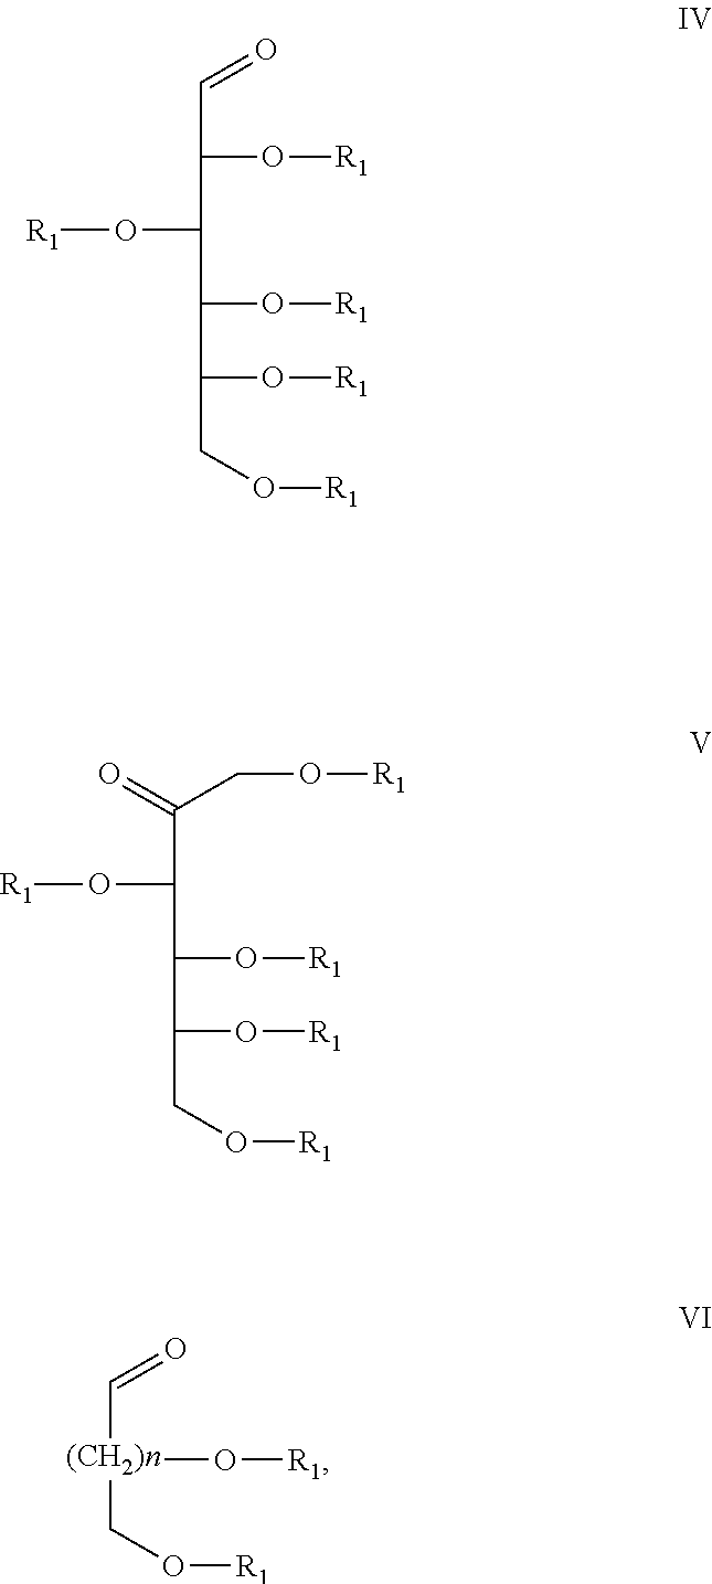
[R1]OC(C(O[R1])C=O)C(O[R1])C(O[R1])CO[R1].[R1]OC(C(O[R1])C(O[R1])CO[R1])C(CO[R1])=O.O=C[(CH2)n](CO[R1])O[R1]
